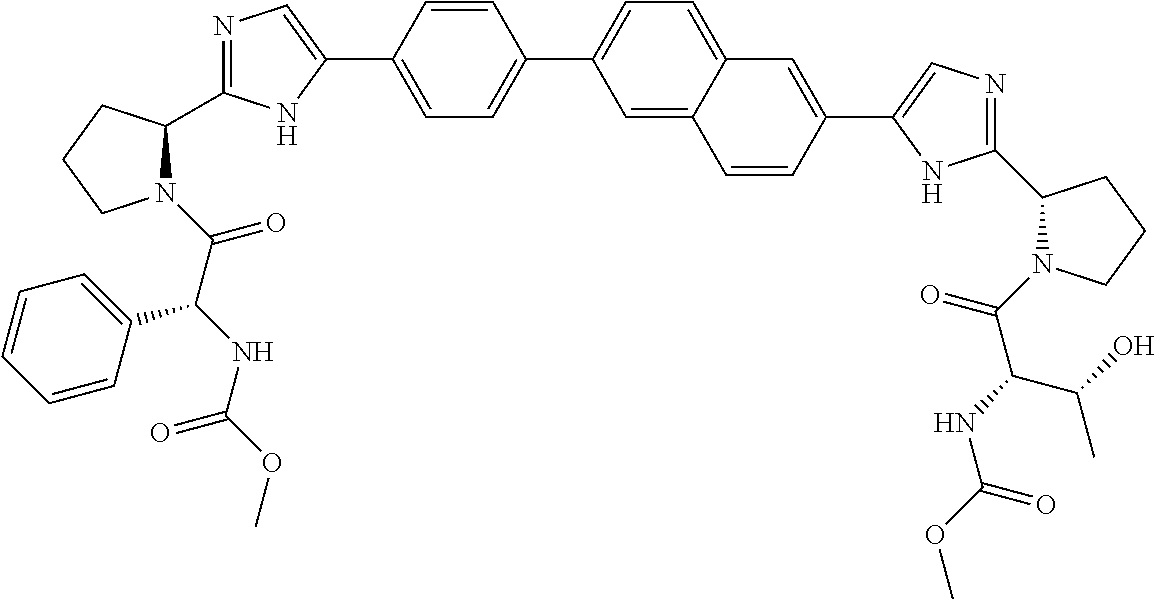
C1=C(C2=CN=C(C3CCCN3C(C(C3=CC=CC=C3)NC(OC)=O)=O)N2)C=CC(C2=CC=C3C(=C2)C=CC(C2=CN=C(C4N(C(C(NC(OC)=O)C(O)C)=O)CCC4)N2)=C3)=C1
